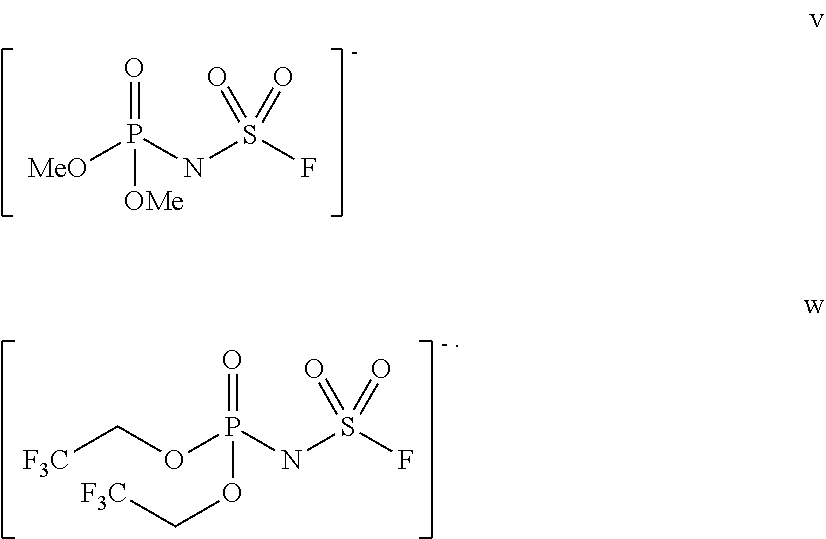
[MeO]P(NS(F)(=O)=O)(=O)[OMe].P(OC[F3C])(=O)(OC[F3C])NS(F)(=O)=O
